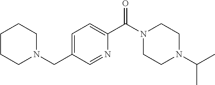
C1CCN(CC2=CC=C(C(N3CCN(C(C)C)CC3)=O)N=C2)CC1
